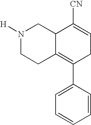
N1([H])CCC2=C(C3=CC=CC=C3)CC=C([CN])C2C1
